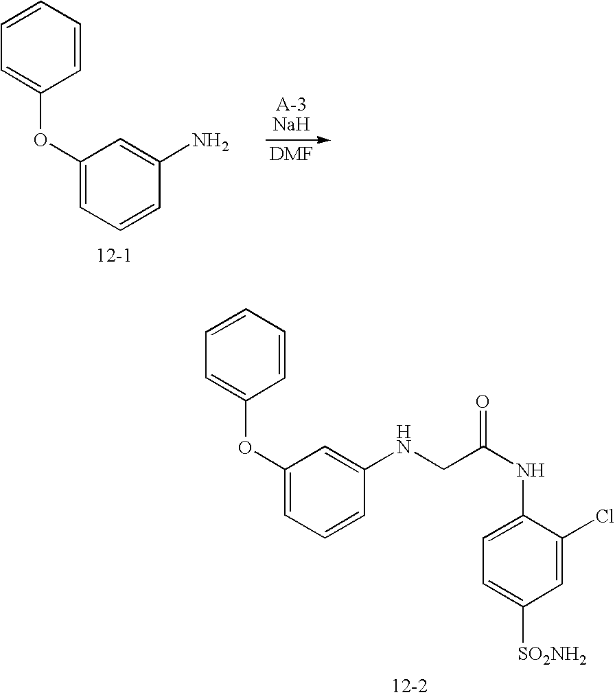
[DMF].C1=CC=CC(OC2=CC=CC(N)=C2)=C1.[12-1].[A-3NaH].C1=CC=CC(OC2=CC=CC(NCC(NC3=CC=C([SO2NH2])C=C3Cl)=O)=C2)=C1.[12-2]
